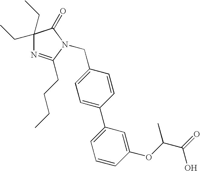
C1(CC)(CC)N=C(CCCC)N(CC2=CC=C(C3=CC=CC(OC(C(=O)O)C)=C3)C=C2)C1=O
